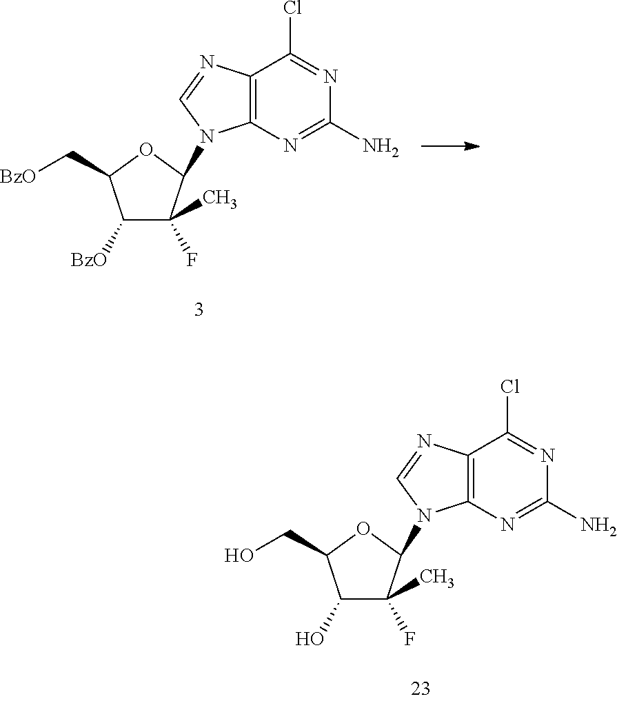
C1([BzO])C(C)(F)C(N2C3=C(C(Cl)=NC(N)=N3)N=C2)OC1C[BzO].C1(O)C(C)(F)C(N2C3=C(C(Cl)=NC(N)=N3)N=C2)OC1CO
